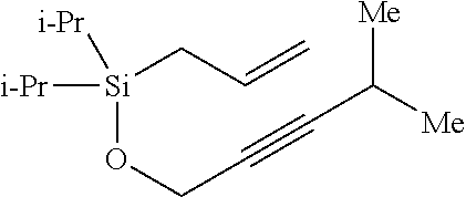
[Si](OCC#CC([Me])[Me])([i-Pr])([i-Pr])CC=C
